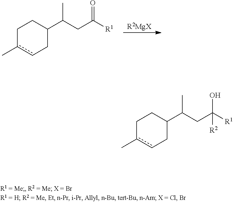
C1c(C)cCC(C(CC([R1])=O)C)C1.[R2MgX].C1c(C)cCC(C(CC([R1])(O)[R2])C)C1
